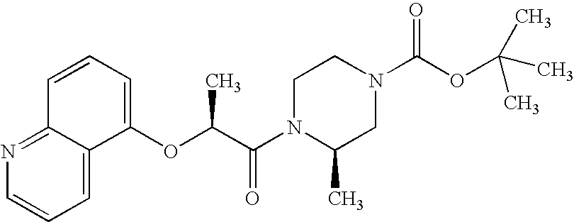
N1(C(C(OC2=CC=CC3=NC=CC=C23)C)=O)CCN(C(OC(C)(C)C)=O)CC1C
